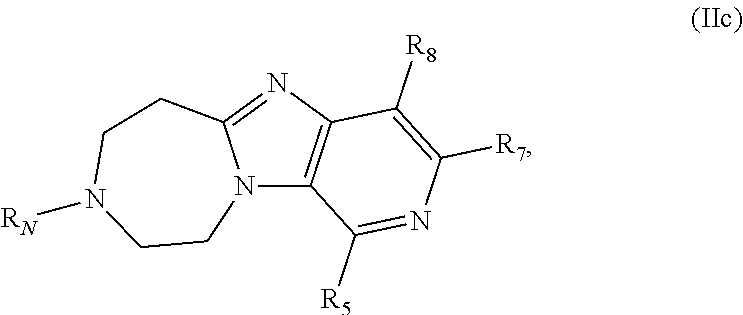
N12C3=C(N=C1CCN([RN])CC2)C([R8])=C([R7])N=C3[R5]
